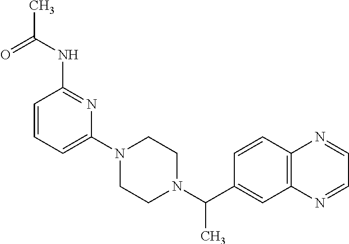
C12=C(C=CC(C(N3CCN(C4=CC=CC(NC(C)=O)=N4)CC3)C)=C1)N=CC=N2
